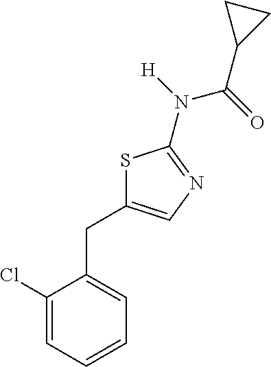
C1(Cl)=CC=CC=C1CC1=CN=C(N(C(C2CC2)=O)[H])S1
